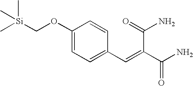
C1(OC[Si](C)(C)C)=CC=C(C=C(C(=O)N)C(N)=O)C=C1
